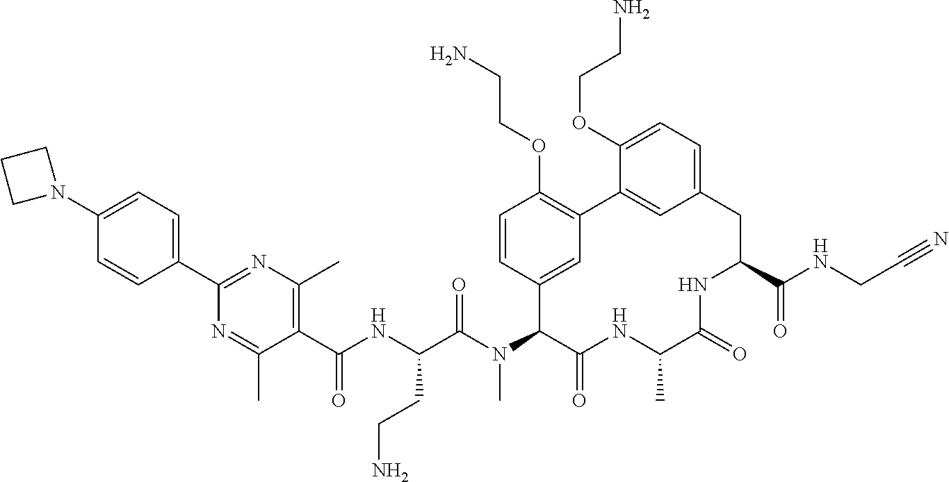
C1=CC(C2=NC(C)=C(C(NC(C(N(C3C4=CC(=C(OCCN)C=C4)C4=CC(=CC=C4OCCN)CC(C(NCC#N)=O)NC(=O)C(C)NC3=O)C)=O)CCN)=O)C(C)=N2)=CC=C1N1CCC1
